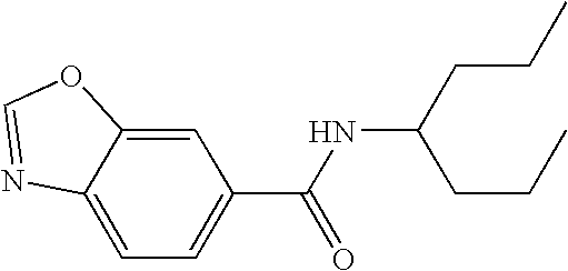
C12=CC=C(C(NC(CCC)CCC)=O)C=C1OC=N2
